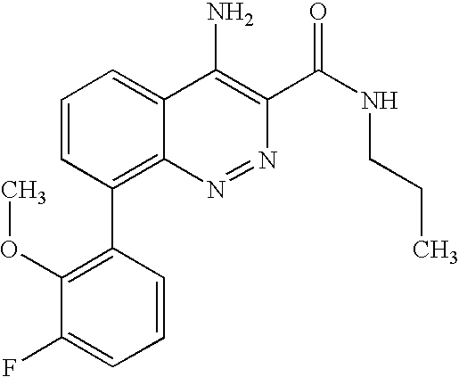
C1=CC(C2=C(OC)C(F)=CC=C2)=C2C(=C1)C(N)=C(C(NCCC)=O)N=N2
